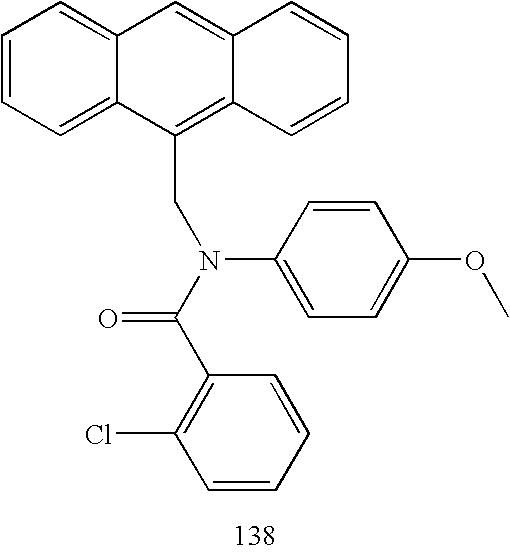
C1=CC=C2C(=C1)C=C1C(=C2CN(C2=CC=C(OC)C=C2)C(=O)C2=C(Cl)C=CC=C2)C=CC=C1
